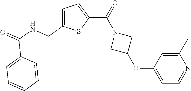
C1=C(CNC(=O)C2=CC=CC=C2)SC(C(N2CC(OC3=CC=NC(C)=C3)C2)=O)=C1
